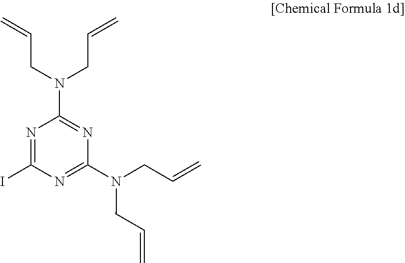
C(CN(CC=C)C1=NC(N(CC=C)CC=C)=NC(I)=N1)=C
